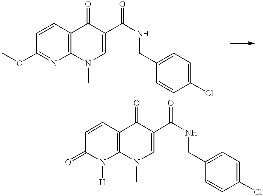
C1(OC)=NC2=C(C=C1)C(=O)C(C(NCC1=CC=C(Cl)C=C1)=O)=CN2C.C1(=O)N([H])C2=C(C=C1)C(=O)C(C(NCC1=CC=C(Cl)C=C1)=O)=CN2C
